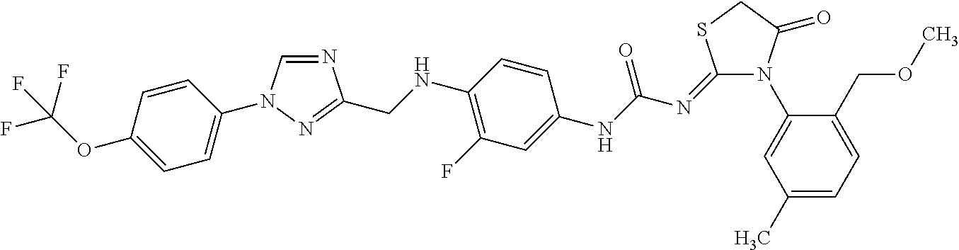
N1(C2=CC(C)=CC=C2COC)C(=O)CSC1=NC(NC1=CC(F)=C(NCC2=NN(C3=CC=C(OC(F)(F)F)C=C3)C=N2)C=C1)=O
